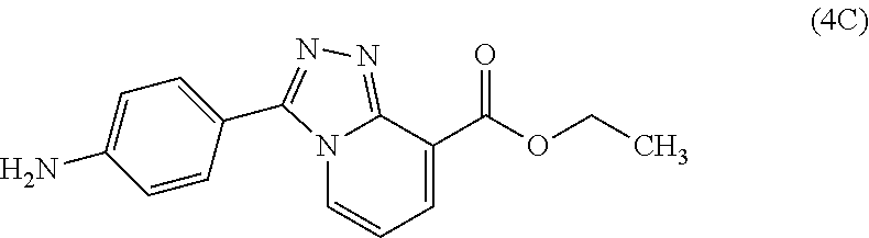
N12C=CC=C(C(OCC)=O)C1=NN=C2C1=CC=C(N)C=C1
